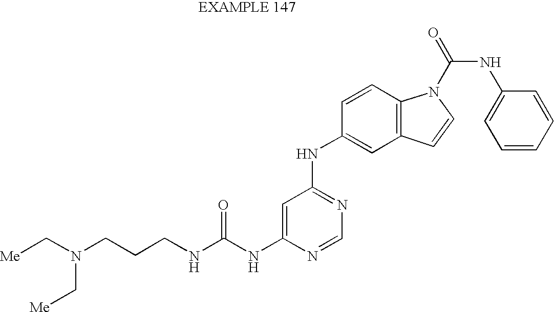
C1=C(NC(NCCCN(C[Me])C[Me])=O)N=CN=C1NC1=CC2=C(C=C1)N(C(=O)NC1=CC=CC=C1)C=C2
